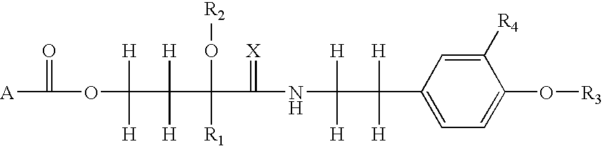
C1=C(C([H])([H])C([H])([H])NC(=[X])C(O[R2])(C([H])([H])C(OC(=O)[A])([H])[H])[R1])C=C([R4])C(O[R3])=C1
